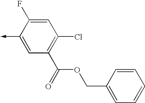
C1(->C)=CC(C(=O)OCC2=CC=CC=C2)=C(Cl)C=C1F
